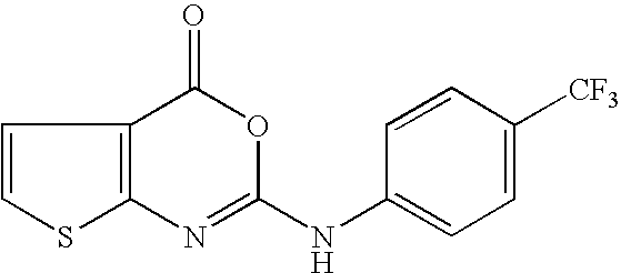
C12=C(C(=O)OC(NC3=CC=C([CF3])C=C3)=N1)C=CS2
